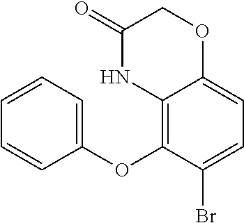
C12=C(OC3=CC=CC=C3)C(Br)=CC=C1OCC(=O)N2
